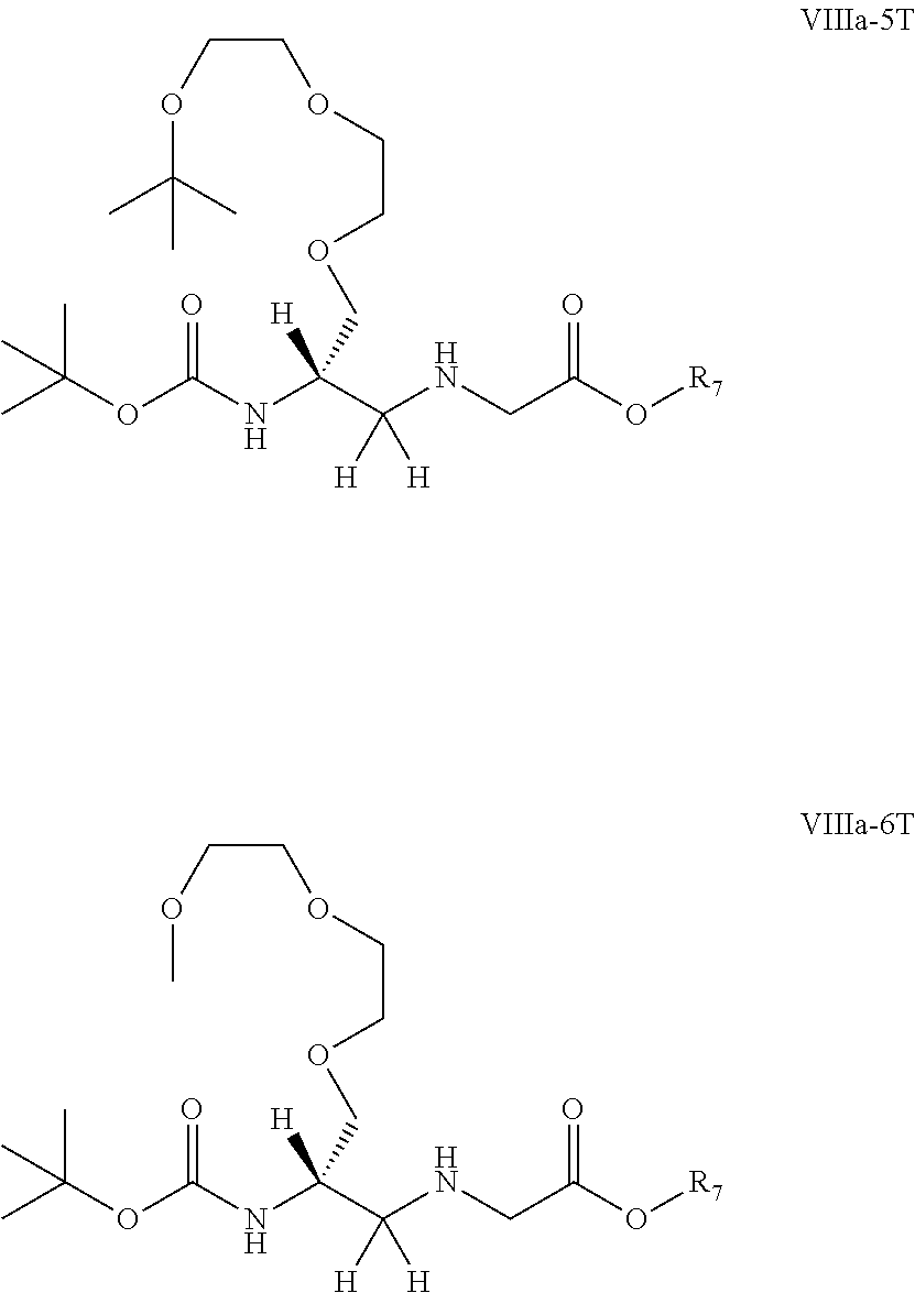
CC(OC(NC(C(NCC(O[R7])=O)([H])[H])([H])COCCOCCOC(C)(C)C)=O)(C)C.CC(OC(NC(C(NCC(O[R7])=O)([H])[H])([H])COCCOCCOC)=O)(C)C
